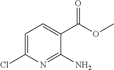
C1=C(Cl)N=C(N)C(C(OC)=O)=C1
